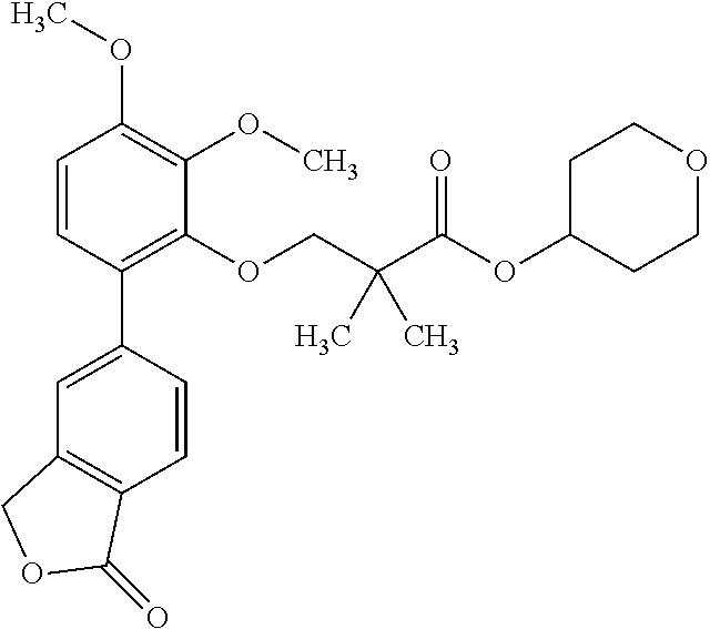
C1=CC(C2=CC3=C(C=C2)C(=O)OC3)=C(OCC(C(=O)OC2CCOCC2)(C)C)C(OC)=C1OC
